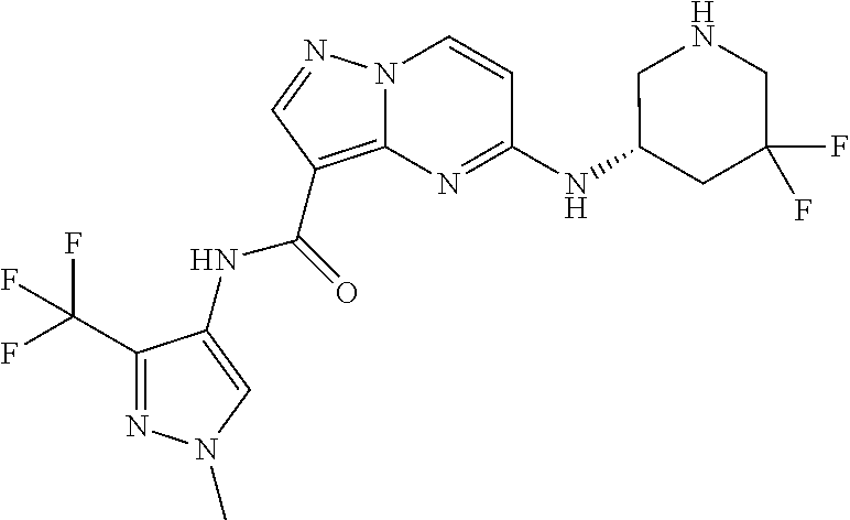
N12C(=C(C(NC3=CN(C)N=C3C(F)(F)F)=O)C=N1)N=C(NC1CNCC(F)(F)C1)C=C2
